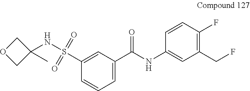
C1=C(C(NC2=CC(CF)=C(F)C=C2)=O)C=C(S(NC2(C)COC2)(=O)=O)C=C1
